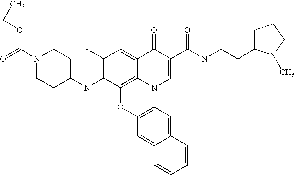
C1(F)=C(NC2CCN(C(=O)OCC)CC2)C2=C3C(=C1)C(=O)C(C(=O)NCCC1CCCN1C)=CN3C1=C(O2)C=C2C(=C1)C=CC=C2
